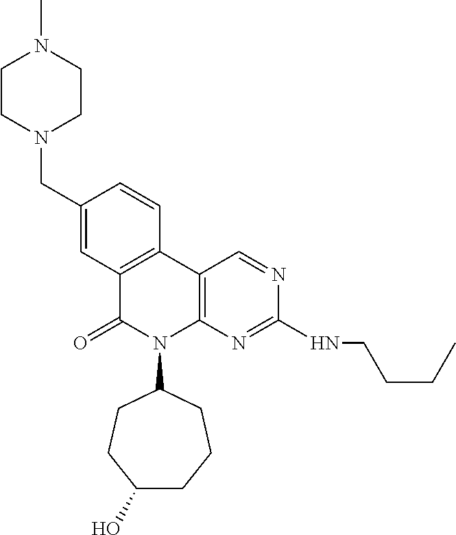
C(C1=CC2=C(C=C1)C1=C(N(C3CCCC(O)CC3)C2=O)N=C(NCCCC)N=C1)N1CCN(C)CC1
